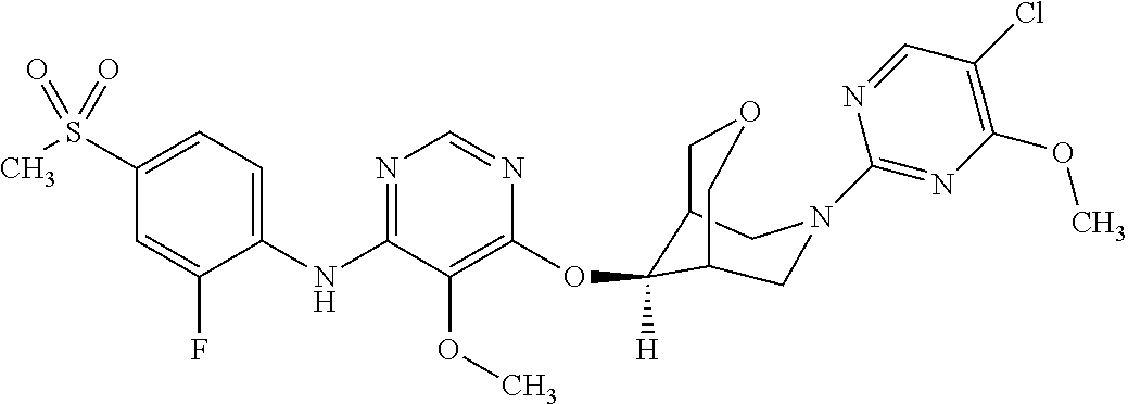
C1(NC2=NC=NC(OC3([H])C4COCC3CN(C3=NC(OC)=C(Cl)C=N3)C4)=C2OC)=CC=C(S(C)(=O)=O)C=C1F
